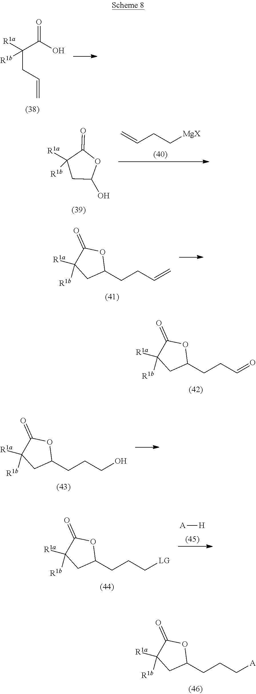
O=C(O)C([R1a])(CC=C)[R1b].C1(CCC=C)OC(=O)C([R1a])([R1b])C1.C1(CCC=O)OC(=O)C([R1a])([R1b])C1.C1(CCCO)OC(=O)C([R1a])([R1b])C1.[A][H].C1(CCC[LG])OC(=O)C([R1a])([R1b])C1.C1(CCC[A])OC(=O)C([R1a])([R1b])C1.C=CCC[MgX].C1(O)OC(=O)C([R1a])([R1b])C1
